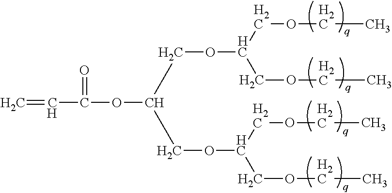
C(C(COC(COCC)COCC)OC(C=C)=O)OC(COCC)COCC
